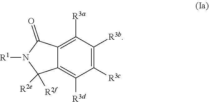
C1([R3c])=C([R3b])C([R3a])=C2C(=C1[R3d])C([R2e])([R2f])N([R1])C2=O
